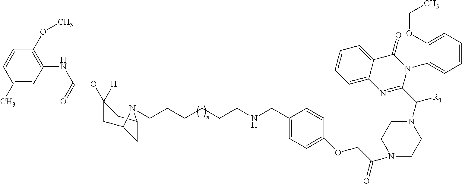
C1(C)=CC(NC(OC2([H])CC3CC(C2)N3CCCCCCNCC2=CC=C(OCC(N3CCN(C(C4=NC5=CC=CC=C5C(=O)N4C4=CC=CC=C4OCC)[R1])CC3)=O)C=C2)=O)=C(OC)C=C1
